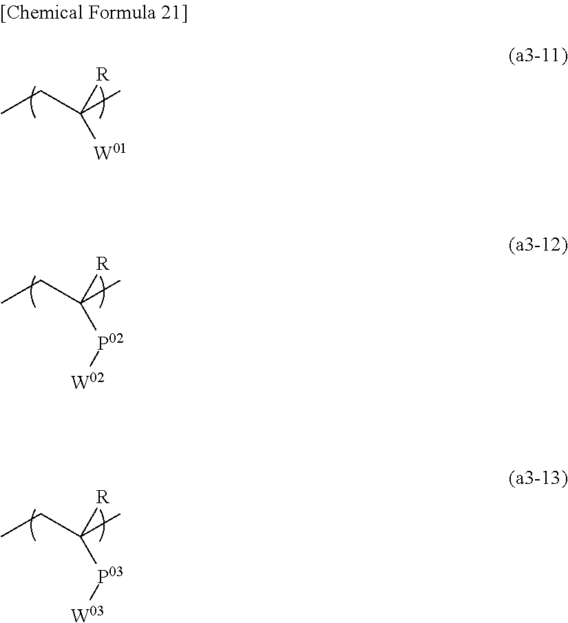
CCC(C)([R])[W01].CCC(C)([R])[P02][W02].CCC(C)([R])[P03][W03]
